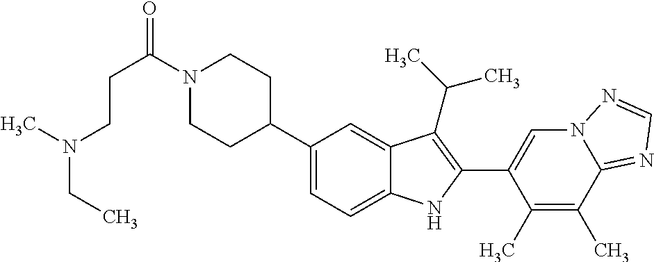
C(C(=O)N1CCC(C2=CC=C3C(=C2)C(C(C)C)=C(C2=CN4C(=NC=N4)C(C)=C2C)N3)CC1)CN(CC)C
